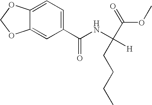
C12=CC(C(NC([H])(C(OC)=O)CCCC)=O)=CC=C1OCO2
